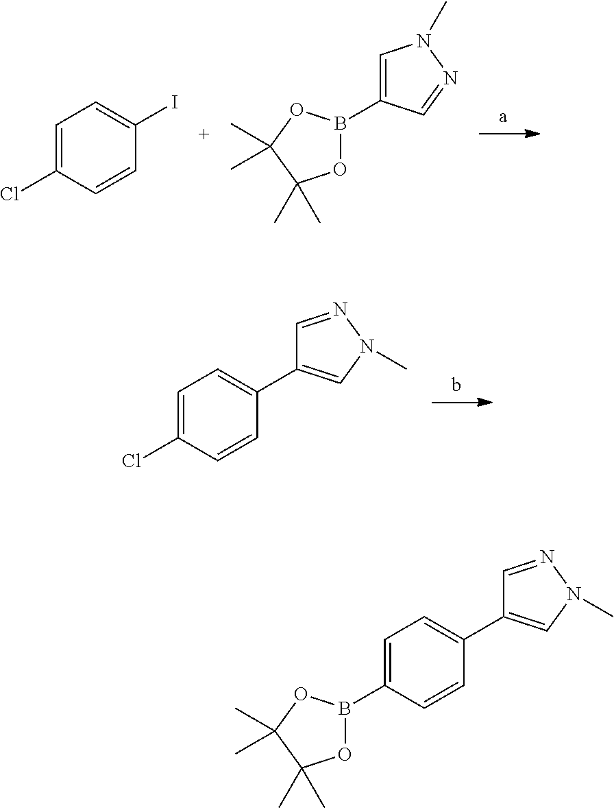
C1=C(Cl)C=CC(I)=C1.O1B(C2=CN(C)N=C2)OC(C)(C)C1(C)C.C1(C2=CN(C)N=C2)=CC=C(Cl)C=C1.C1(C2=CN(C)N=C2)=CC=C(B2OC(C)(C)C(C)(C)O2)C=C1
